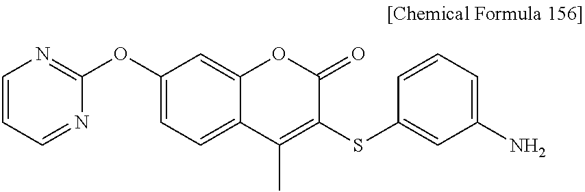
C1=CC=NC(OC2=CC=C3C(=C2)OC(=O)C(SC2=CC(N)=CC=C2)=C3C)=N1
